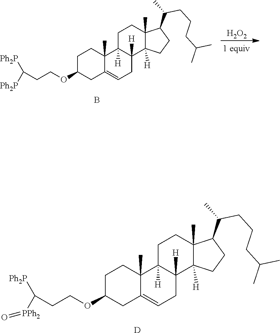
[D].C1C(OCCC([PPh2]=O)[Ph2P])CC2=CCC3([H])C([H])(C2(C)C1)CCC1(C)C3([H])CCC1C(C)CCCC(C)C.C1C(OCCC([Ph2P])[Ph2P])CC2=CCC3([H])C([H])(C2(C)C1)CCC1(C)C3([H])CCC1C(C)CCCC(C)C.B.[H2O2]
